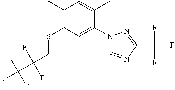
C1(C)=C(SCC(F)(F)C(F)(F)F)C=C(N2C=NC(C(F)(F)F)=N2)C(C)=C1
